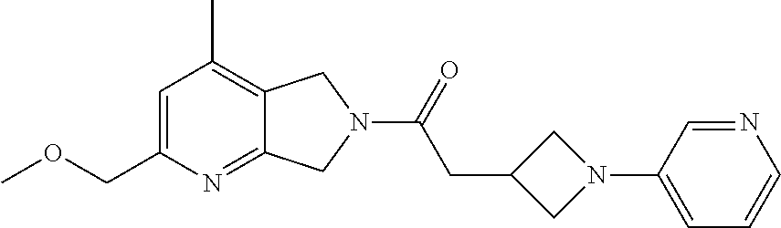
C1=C(COC)N=C2C(=C1C)CN(C(=O)CC1CN(C3=CC=CN=C3)C1)C2
